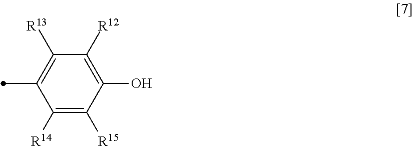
C1([R14])=C([R15])C(O)=C([R12])C([R13])=C1C
